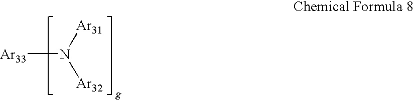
N([Ar33])([Ar31])[Ar32]
